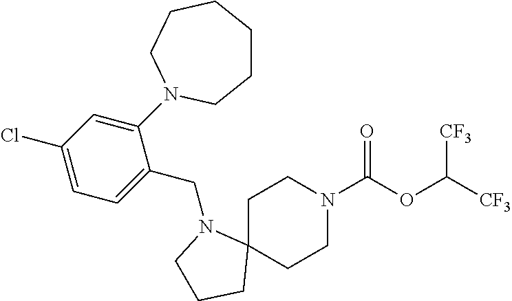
C1C2(CCN(C(OC([CF3])[CF3])=O)C1)N(CC1=CC=C(Cl)C=C1N1CCCCCC1)CCC2
